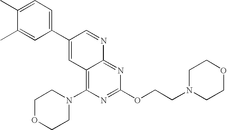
C1(C2=CC3=C(N4CCOCC4)N=C(OCCN4CCOCC4)N=C3N=C2)=CC=C(C)C(C)=C1
